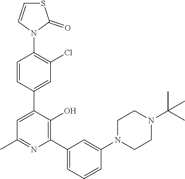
C1=CC(C2=CC(C)=NC(C3=CC=CC(N4CCN(C(C)(C)C)CC4)=C3)=C2O)=CC(Cl)=C1N1C(=O)SC=C1
